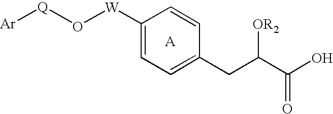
C1([W]O[Q][Ar])=CC=C(CC(C(O)=O)[OR2])C=C1.[A]
